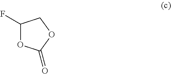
O1C(=O)OCC1F
